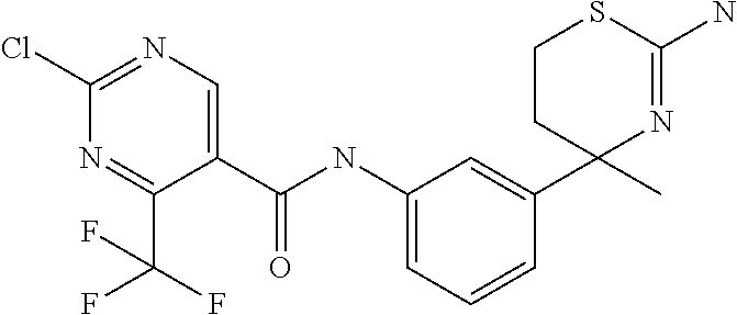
C1CC(C2=CC(NC(C3=CN=C(Cl)N=C3C(F)(F)F)=O)=CC=C2)(C)N=C(N)S1
